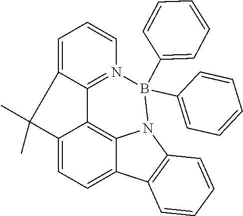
C12=CC=C3C4=C1C1=N(C=CC=C1C2(C)C)B(C1=CC=CC=C1)(C1=CC=CC=C1)N4C1=C3C=CC=C1
